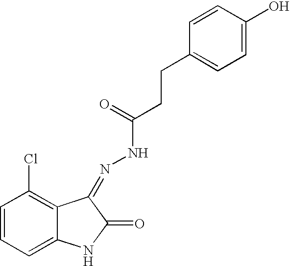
C1=CC=C2C(=C1Cl)C(=NNC(=O)CCC1=CC=C(O)C=C1)C(=O)N2
